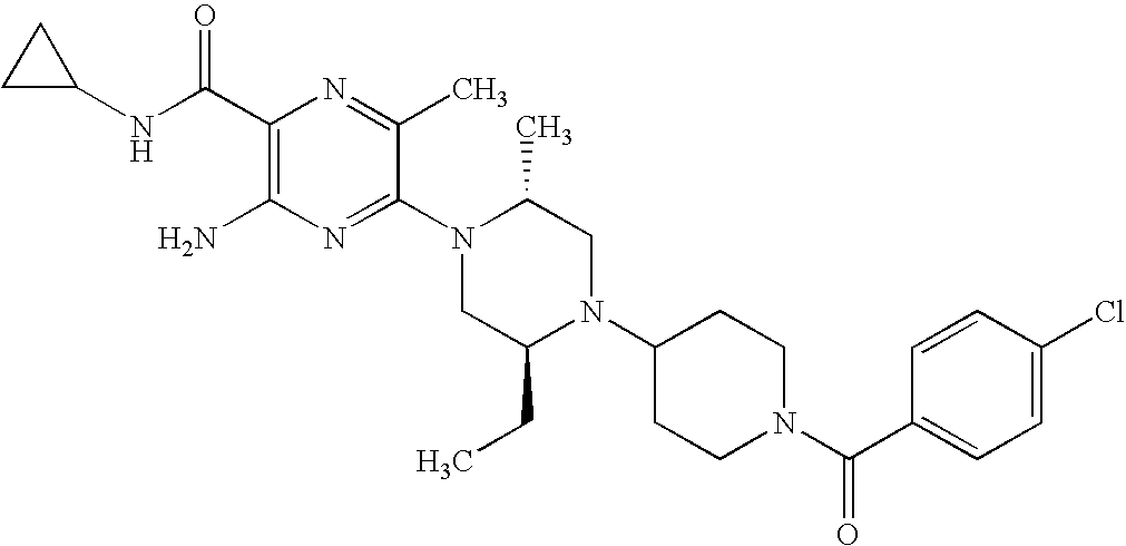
C1(C(NC2CC2)=O)=C(N)N=C(N2CC(CC)N(C3CCN(C(C4=CC=C(Cl)C=C4)=O)CC3)CC2C)C(C)=N1
